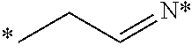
C(C)C=[N*]
